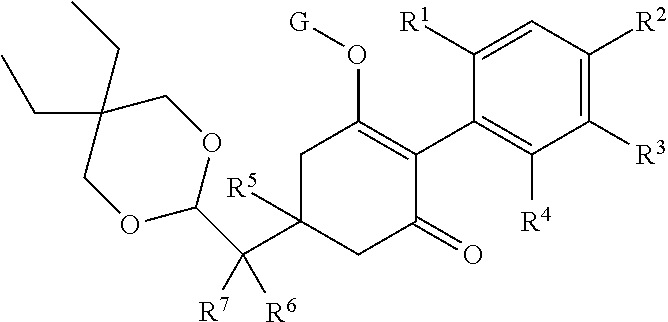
C1(C2=C(O[G])CC(C(C3OCC(CC)(CC)CO3)([R7])[R6])([R5])CC2=O)=C([R4])C([R3])=C([R2])C=C1[R1]
